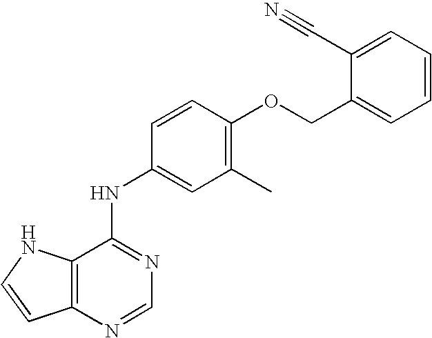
C12=C(N=CN=C1NC1=CC(C)=C(OCC3=CC=CC=C3C#N)C=C1)C=CN2
